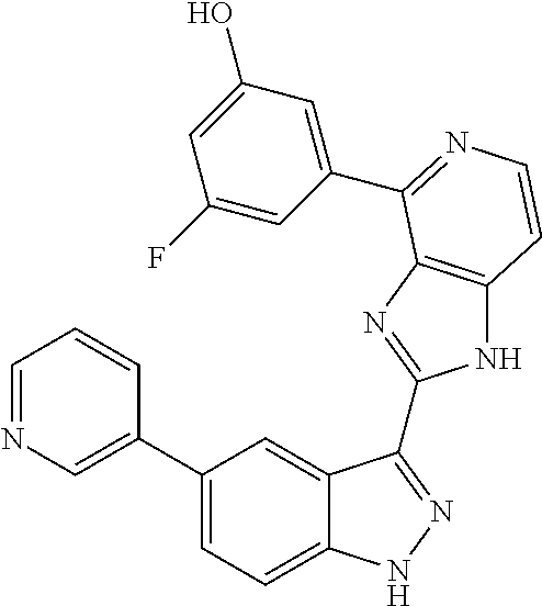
C1(C2=CN=CC=C2)=CC=C2C(=C1)C(C1=NC3=C(N1)C=CN=C3C1=CC(O)=CC(F)=C1)=NN2
